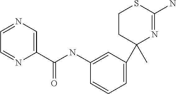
C1(C(NC2=CC(C3(C)N=C(N)SCC3)=CC=C2)=O)=CN=CC=N1
